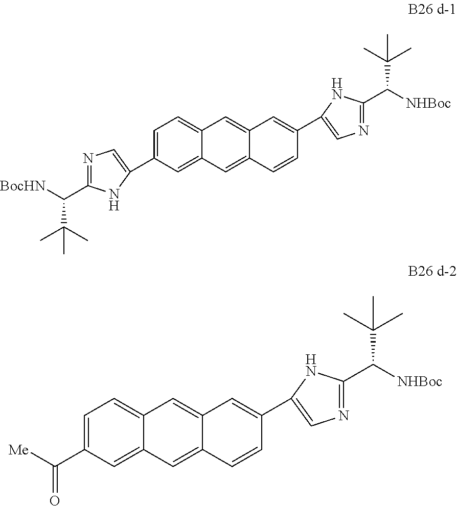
C1(C2=CN=C(C([BocHN])C(C)(C)C)N2)=CC=C2C(=C1)C=C1C(=C2)C=C(C2=CN=C(C([NHBoc])C(C)(C)C)N2)C=C1.C1(C([Me])=O)=CC=C2C(=C1)C=C1C(=C2)C=C(C2=CN=C(C([NHBoc])C(C)(C)C)N2)C=C1
